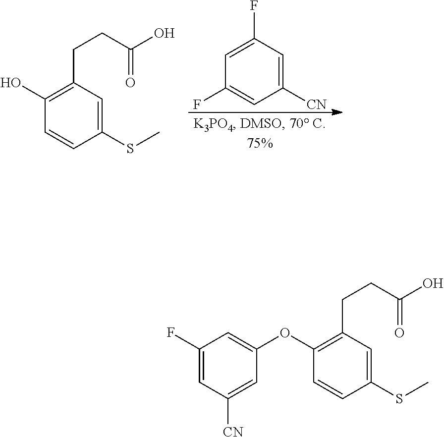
C1([CN])=CC(F)=CC(F)=C1.C1(SC)=CC(CCC(O)=O)=C(O)C=C1.C1(SC)=CC(CCC(O)=O)=C(OC2=CC(F)=CC([CN])=C2)C=C1
